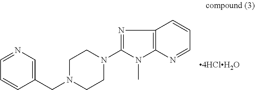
N1=C(N2CCN(CC3=CN=CC=C3)CC2)N(C)C2=C1C=CC=N2.[4HClH2O]
